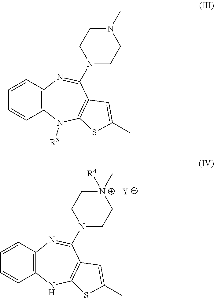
C1=CC2=C(C=C1)NC1=C(C(N3CC[N+](C)([R4])CC3)=N2)C=C(C)S1.[Y].C1=CC2=C(C=C1)N([R3])C1=C(C(N3CCN(C)CC3)=N2)C=C(C)S1
